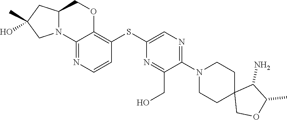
C1(N2CCC3(COC(C)C3N)CC2)=NC=C(SC2=C3OCC4CC(C)(O)CN4C3=NC=C2)N=C1CO
